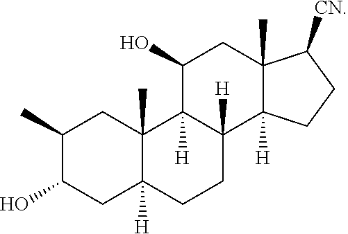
C1(C)C(O)CC2([H])C(C)(C1)C1([H])C([H])(CC2)C2([H])C(C)(CC1O)C([CN])CC2
